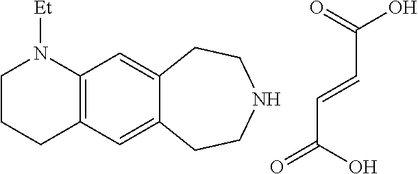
C1CCC2=C(N1[Et])C=C1C(=C2)CCNCC1.C(C=CC(=O)O)(O)=O
